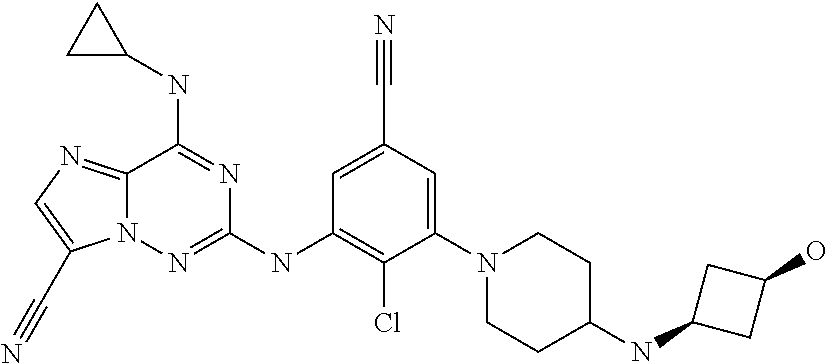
C12=NC=C(C#N)N1N=C(NC1=C(Cl)C(N3CCC(NC4CC(O)C4)CC3)=CC(C#N)=C1)N=C2NC1CC1
